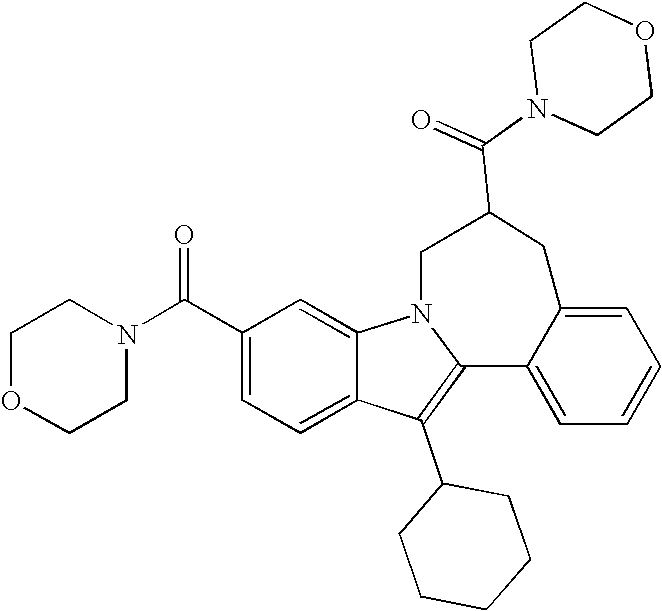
C1(C(N2CCOCC2)=O)=CC=C2C(=C1)N1C(=C2C2CCCCC2)C2=CC=CC=C2CC(C(=O)N2CCOCC2)C1
